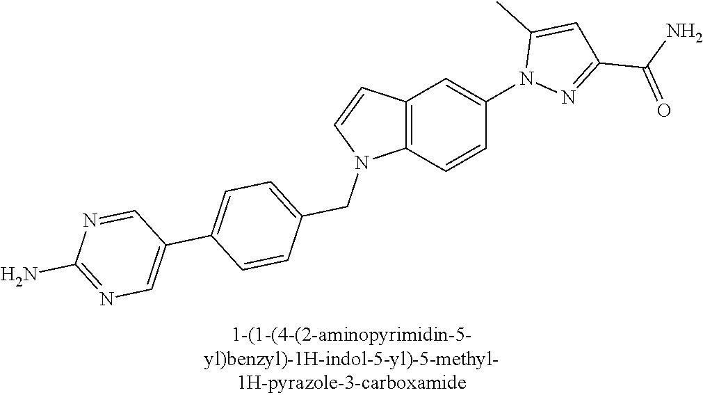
C12=C(C=CC(N3N=C(C(=O)N)C=C3C)=C1)N(CC1=CC=C(C3=CN=C(N)N=C3)C=C1)C=C2
